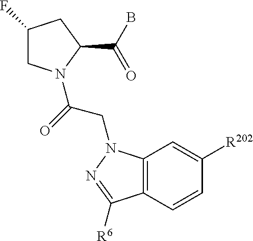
C1(F)CN(C(=O)CN2C3=C(C=CC([R202])=C3)C([R6])=N2)C(C(B)=O)C1
